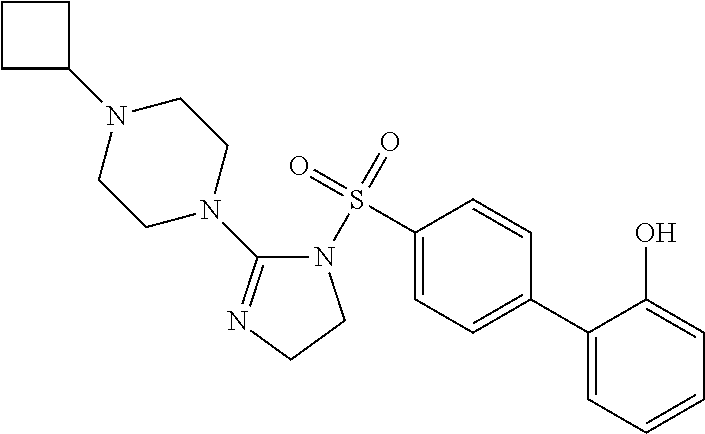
C1(S(=O)(=O)N2C(N3CCN(C4CCC4)CC3)=NCC2)=CC=C(C2=CC=CC=C2O)C=C1
